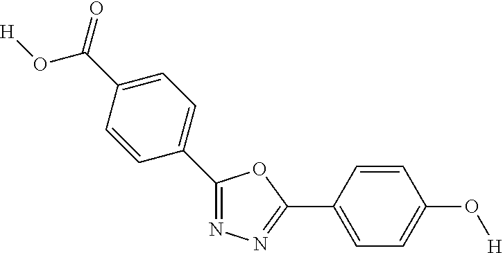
C1(C2=CC=C(C(O[H])=O)C=C2)=NN=C(C2=CC=C(O[H])C=C2)O1
